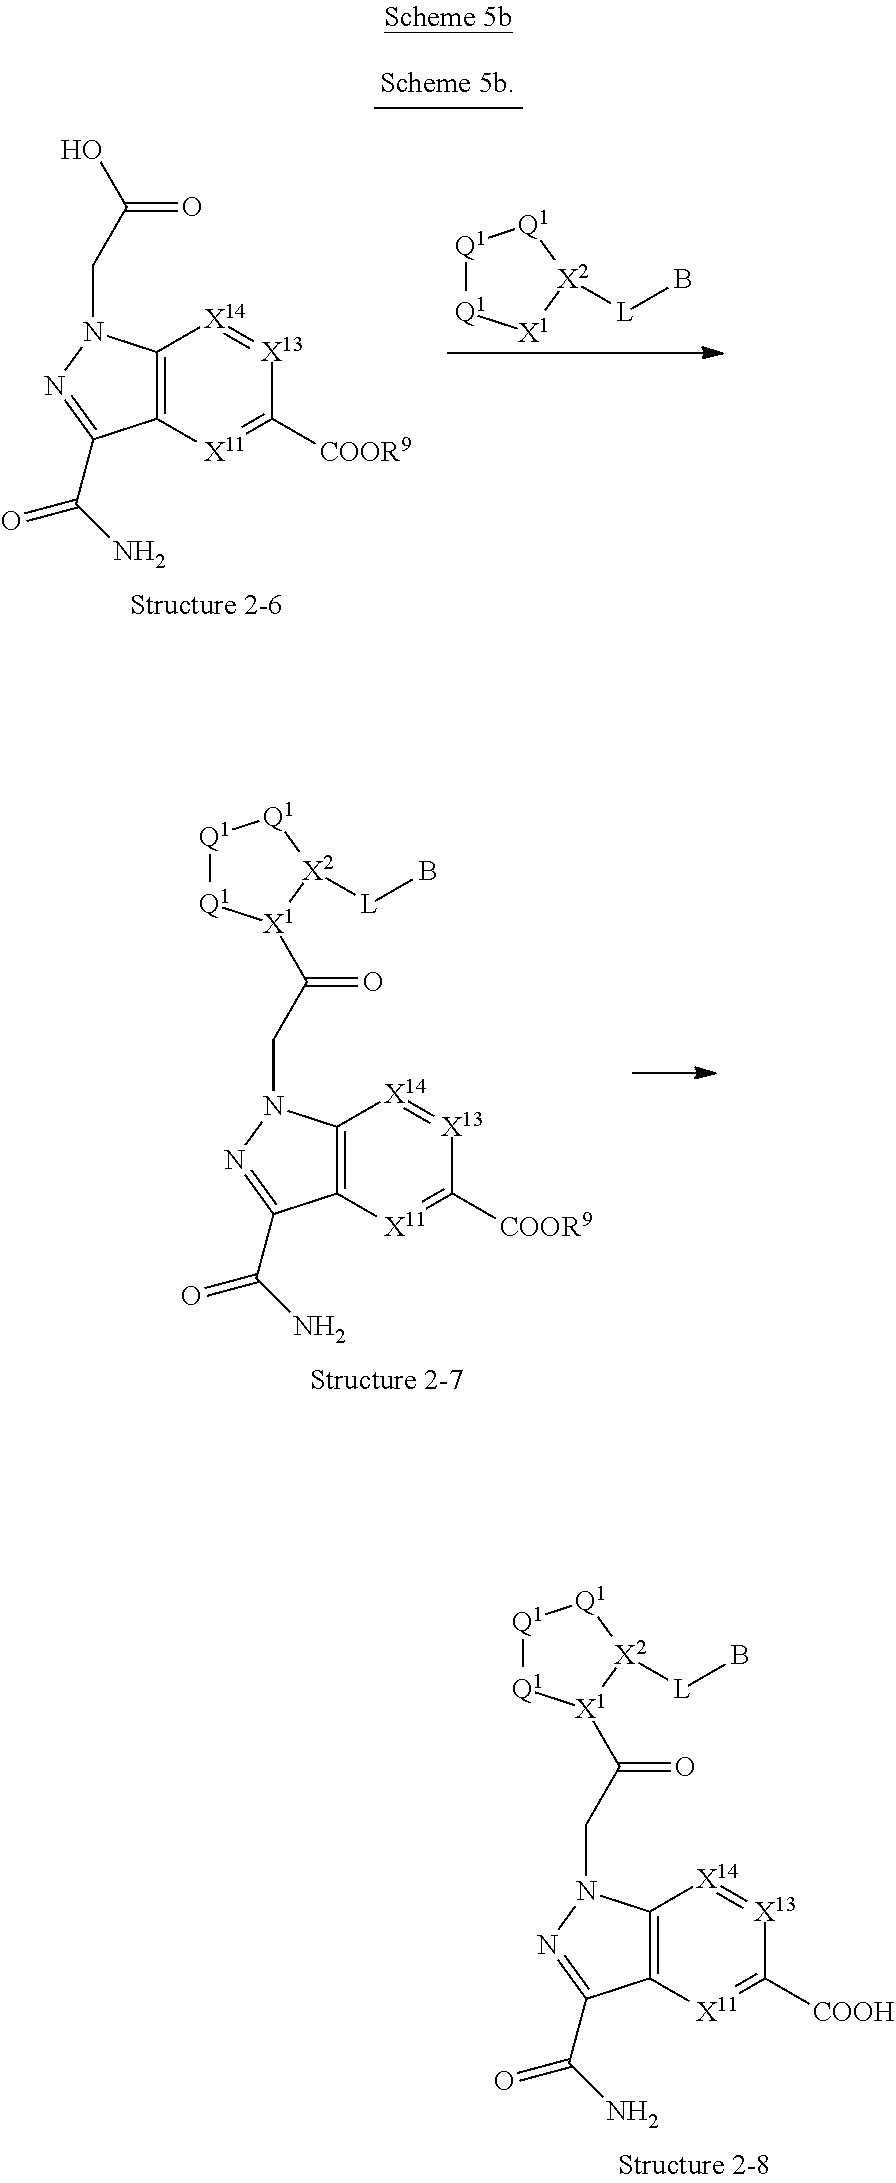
N1=C(C(=O)N)C2=C(N1CC(=O)[X1]1[Q1][Q1][Q1][X2]1[L]B)[X14]=[X13]C([COOH])=[X11]2.N1=C(C(=O)N)C2=C(N1CC(=O)[X1]1[Q1][Q1][Q1][X2]1[L]B)[X14]=[X13]C([COOR9])=[X11]2.[Q1]1[Q1][X1][X2]([L]B)[Q1]1.N1=C(C(=O)N)C2=C(N1CC(O)=O)[X14]=[X13]C([COOR9])=[X11]2
